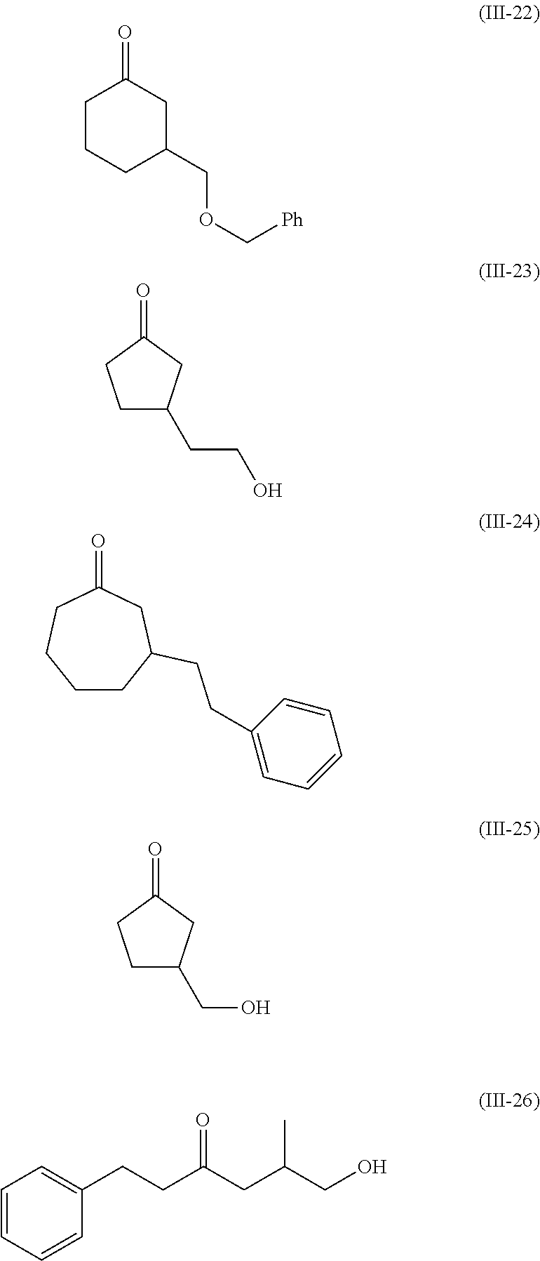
C1CCC(COC[Ph])CC1=O.C1C(CCO)CC(=O)C1.C1CC(CCC2=CC=CC=C2)CC(=O)CC1.C1C(CO)CC(=O)C1.C1=CC=CC(CCC(CC(CO)C)=O)=C1
